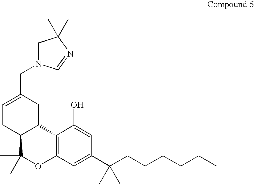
C1=C(CN2CC(C)(C)N=C2)CC2C(C1)C(C)(C)OC1=C2C(O)=CC(C(CCCCCC)(C)C)=C1
